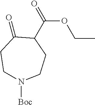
C1N([Boc])CCC(C(OCC)=O)C(=O)C1
